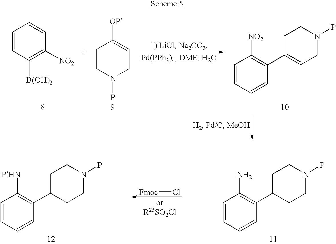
C1=CC([B(OH)2])=C([NO2])C=C1.C1CN(P)CC=C1[OP].C1=CC=CC(C2=CCN(P)CC2)=C1[NO2].C1=CC=CC(C2CCN(P)CC2)=C1N.C1=CC=CC(C2CCN(P)CC2)=C1[PHN].[Fmoc]Cl
